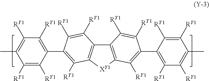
C1([RY1])=C([RY1])C(C2=C([RY1])C3=C(C4=C([XY1]3)C([RY1])=C(C3=C([RY1])C([RY1])=C(C)C([RY1])=C3[RY1])C([RY1])=C4[RY1])C([RY1])=C2[RY1])=C([RY1])C([RY1])=C1C
